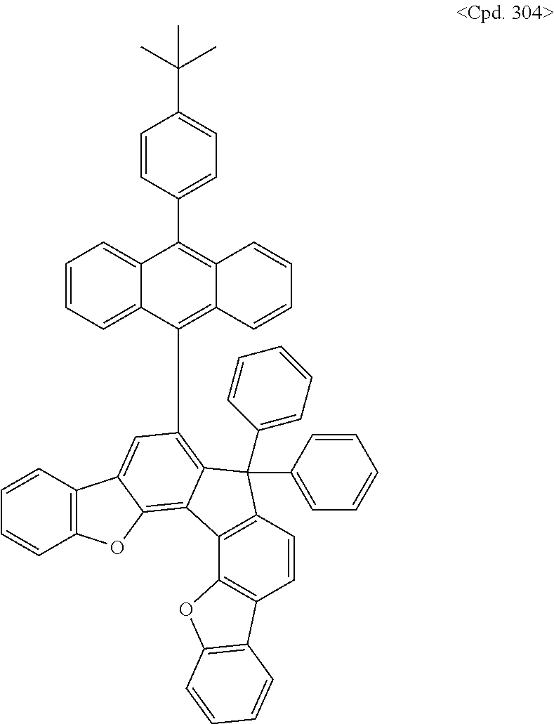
C1=CC=C2C(=C1)C(C1=CC=C(C(C)(C)C)C=C1)=C1C(=C2C2=C3C(=C4OC5=C(C=CC=C5)C4=C2)C2=C(C3(C3=CC=CC=C3)C3=CC=CC=C3)C=CC3=C2OC2=C3C=CC=C2)C=CC=C1
